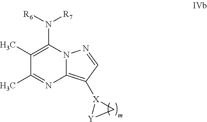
C1(C)=C(N([R6])[R7])N2C(=C([X]3C[Y]3)C=N2)N=C1C
